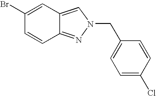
C1(Br)=CC2=CN(CC3=CC=C(Cl)C=C3)N=C2C=C1
